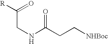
[R]C(=O)CNC(CC[NHBoc])=O
